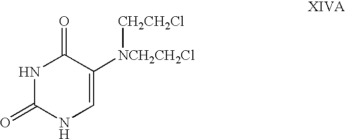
N1C(=O)NC=C([NCH2CH2Cl][CH2CH2Cl])C1=O
